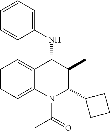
C1=CC=C2C(=C1)C(NC1=CC=CC=C1)C(C)C(C1CCC1)N2C(C)=O
